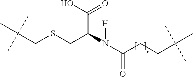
C(CCC(C)(C)C)(N(C(C(O)=O)CSCC(C)(C)C)[H])=O
